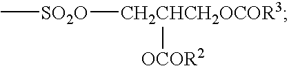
[SO2O]([CH2CHCH2OCOR3][OCOR2])C
